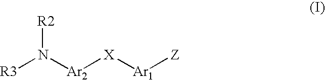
[R3]N([Ar2][X][Ar1][Z])[R2]
